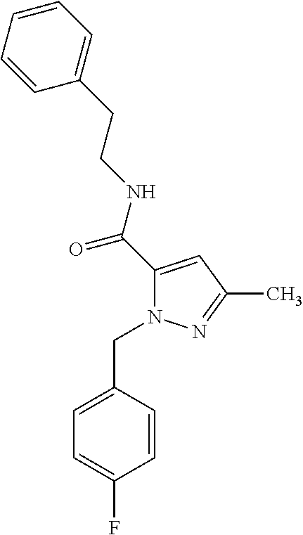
C1=CC=CC=C1CCNC(=O)C1=CC(C)=NN1CC1=CC=C(F)C=C1
